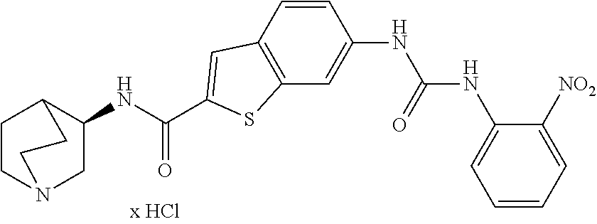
C1(NC(C2=CC3=C(C=C(NC(NC4=CC=CC=C4[NO2])=O)C=C3)S2)=O)CN2CCC1CC2
